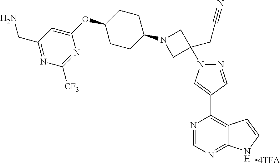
N1=CN=C2C(=C1C1=CN(C3(CC#N)CN(C4CCC(OC5=CC(CN)=NC([CF3])=N5)CC4)C3)N=C1)C=CN2
